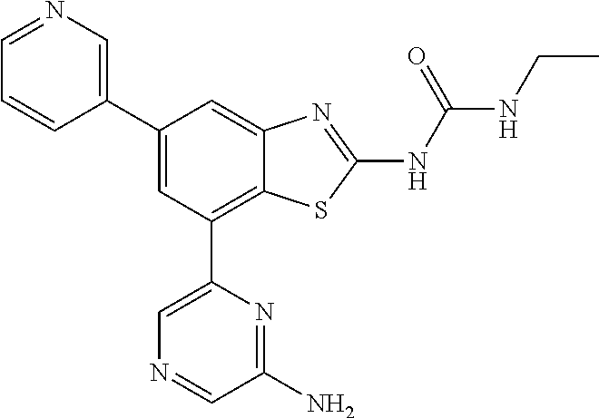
C1(C2=CC(C3=CN=CC(N)=N3)=C3C(=C2)N=C(NC(NCC)=O)S3)=CN=CC=C1
